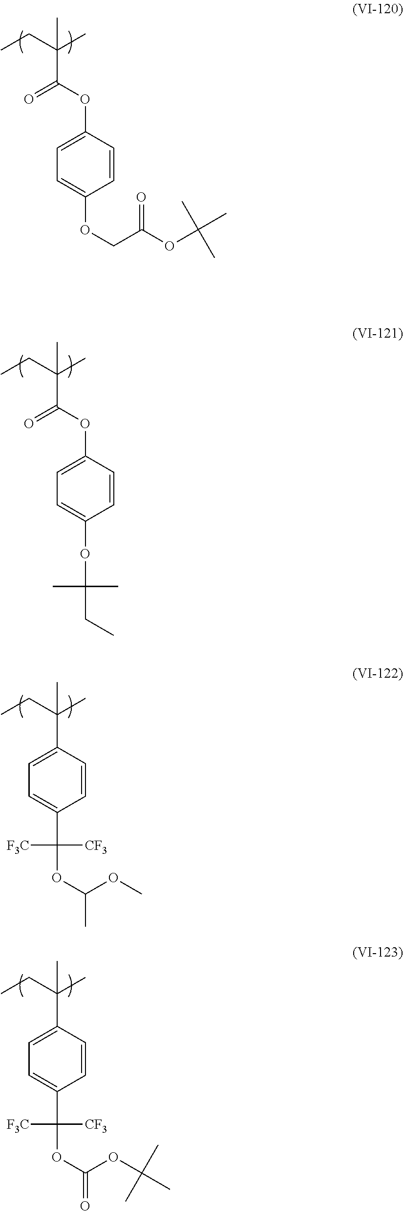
C(C(CC)(C)C)(OC1=CC=C(OCC(OC(C)(C)C)=O)C=C1)=O.C(C(CC)(C)C)(OC1=CC=C(OC(C)(C)CC)C=C1)=O.C(C1=CC=C(C([F3C])([CF3])OC(C)OC)C=C1)(CC)(C)C.C(C1=CC=C(C([F3C])([CF3])OC(=O)OC(C)(C)C)C=C1)(CC)(C)C
